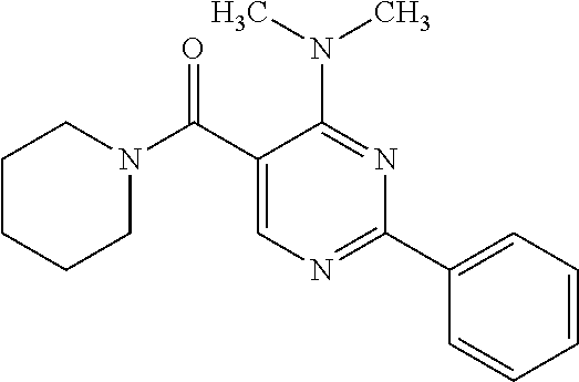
N1(C(C2=CN=C(C3=CC=CC=C3)N=C2N(C)C)=O)CCCCC1
